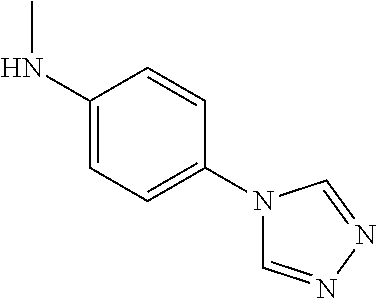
C1(NC)=CC=C(N2C=NN=C2)C=C1
